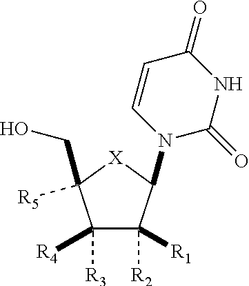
C1([R3])([R4])C([R2])([R1])C(N2C=CC(=O)NC2=O)[X]C1(CO)[R5]
